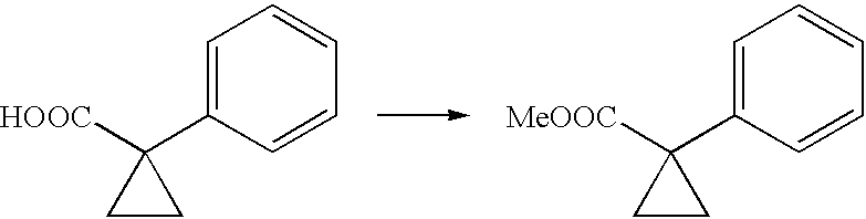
C1=C(C2([HOOC])CC2)C=CC=C1.C1=C(C2([MeOOC])CC2)C=CC=C1
